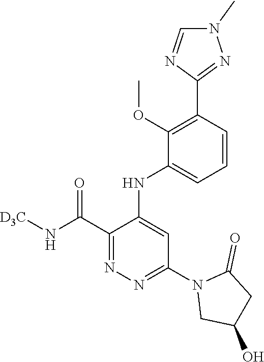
C1(C(N[D3C])=O)=NN=C(N2CC(O)CC2=O)C=C1NC1=CC=CC(C2=NN(C)C=N2)=C1OC
